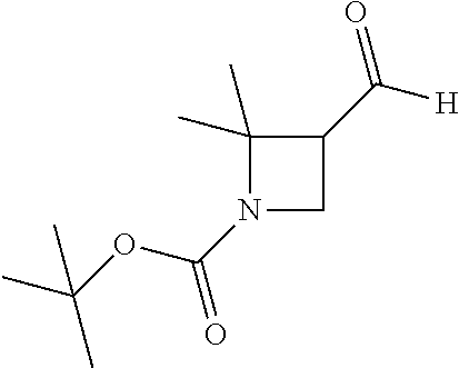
C1(C)(C)N(C(OC(C)(C)C)=O)CC1C([H])=O
